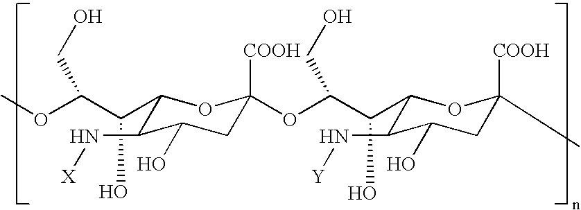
C(O)(C(OC)CO)C1C(N[X])C(O)CC([COOH])(OC(C(C2C(N[Y])C(O)CC([COOH])(C)O2)O)CO)O1
